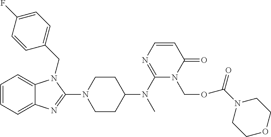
C1=CC=C2C(=C1)N(CC1=CC=C(F)C=C1)C(N1CCC(N(C3=NC=CC(=O)N3COC(N3CCOCC3)=O)C)CC1)=N2
